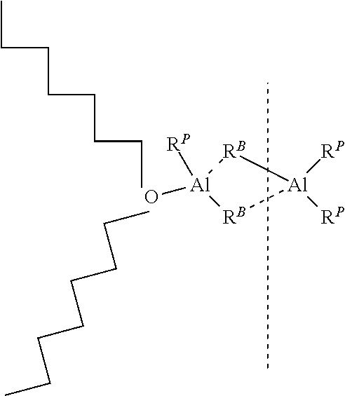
[Al]1(O)([RP])[RB][Al]([RP])([RP])[RB]1.CCCCCCCC.CCCCCCCC
